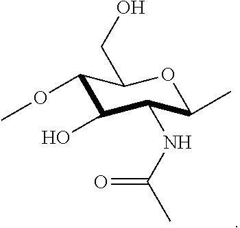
C1(OC)C(O)C(NC(=O)C)C(C)OC1CO
